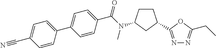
C1(C2=CC=C(C#N)C=C2)=CC=C(C(=O)N(C)C2CCC(C3=NN=C(CC)O3)C2)C=C1
